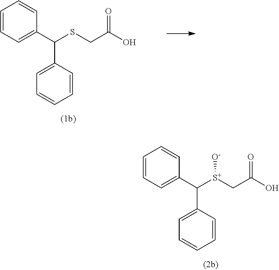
C1=CC(C(C2=CC=CC=C2)[S+](CC(O)=O)[O-])=CC=C1.C1=CC(C(C2=CC=CC=C2)SCC(O)=O)=CC=C1
